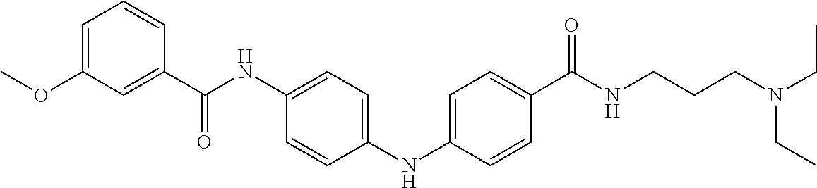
C1(NC2=CC=C(C(NCCCN(CC)CC)=O)C=C2)=CC=C(NC(C2=CC(OC)=CC=C2)=O)C=C1
